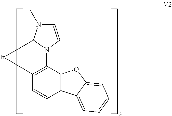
C1=CN2C(N1C)[Ir]C1=C2C2=C(C=C1)C1=CC=CC=C1O2
